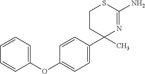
C1=CC(C2(C)N=C(N)SCC2)=CC=C1OC1=CC=CC=C1
